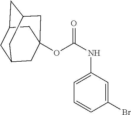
C1(Br)=CC(NC(=O)OC23CC4CC(CC(C2)C4)C3)=CC=C1
